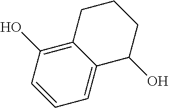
C1=CC(O)=C2C(=C1)C(O)CCC2
